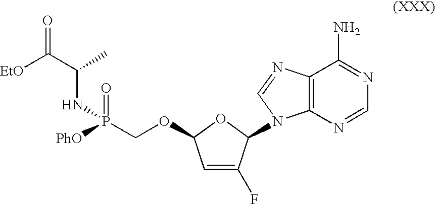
P(=O)(COC1C=C(F)C(N2C3=C(N=C2)C(N)=NC=N3)O1)([PhO])NC(C(=O)[EtO])C
